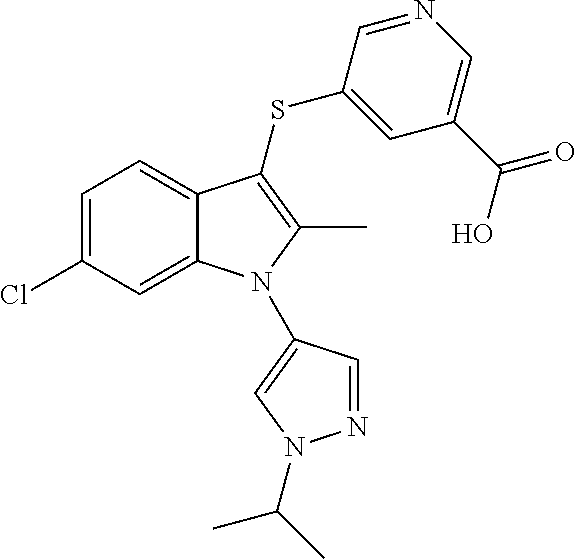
C1=C(Cl)C=C2C(=C1)C(SC1=CC(C(O)=O)=CN=C1)=C(C)N2C1=CN(C(C)C)N=C1
